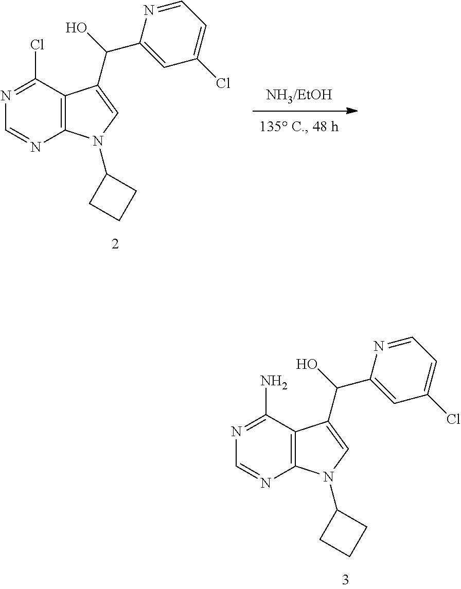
[NH3/EtOH].C12=C(N(C3CCC3)C=C1C(C1=CC(Cl)=CC=N1)O)N=CN=C2Cl.C12=C(N(C3CCC3)C=C1C(C1=CC(Cl)=CC=N1)O)N=CN=C2N
